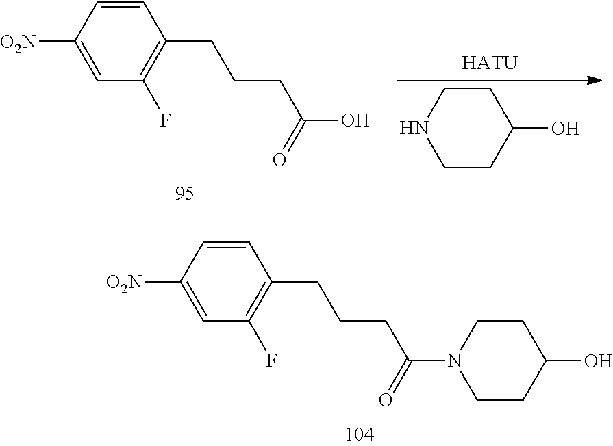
[HATU].C1CC(O)CCN1.C1=CC([O2N])=CC(F)=C1CCCC(O)=O.C1=CC([O2N])=CC(F)=C1CCCC(N1CCC(O)CC1)=O
